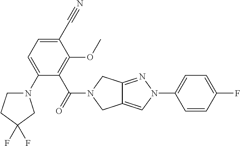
C12=CN(C3=CC=C(F)C=C3)N=C1CN(C(=O)C1=C(OC)C(C#N)=CC=C1N1CCC(F)(F)C1)C2
